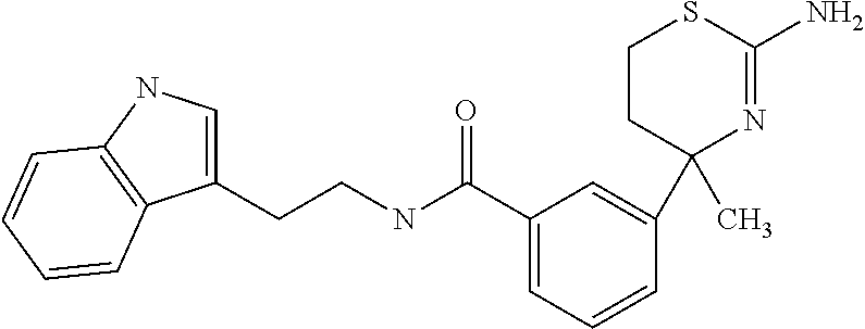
C1(CCNC(C2=CC=CC(C3(C)CCSC(N)=N3)=C2)=O)=CNC2=C1C=CC=C2
